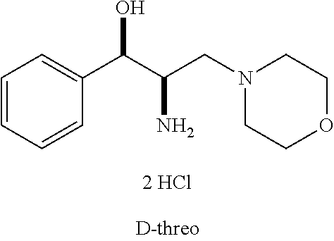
C1=CC=CC(C(C(CN2CCOCC2)N)O)=C1
